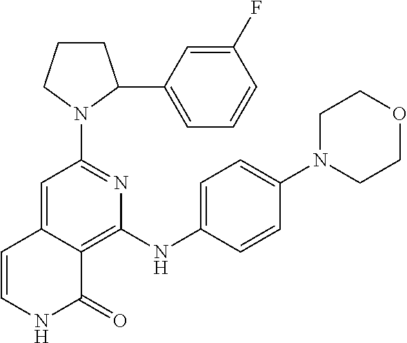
C1(N2CCCC2C2=CC=CC(F)=C2)=NC(NC2=CC=C(N3CCOCC3)C=C2)=C2C(=C1)C=CNC2=O
